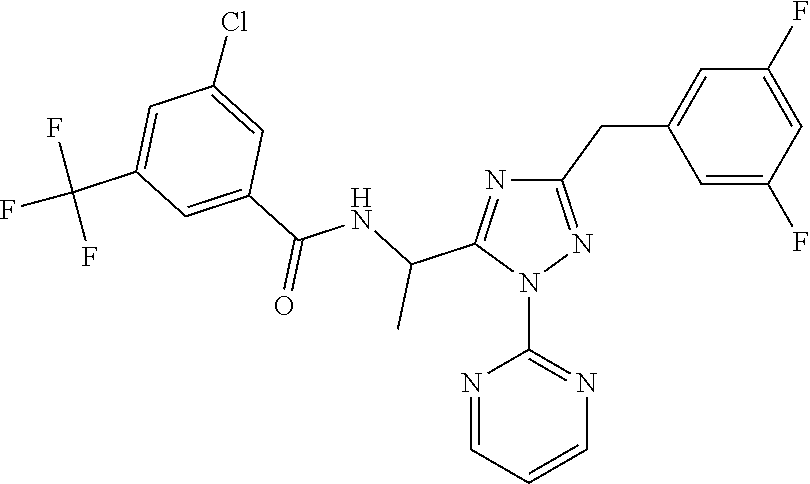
C1(CC2=CC(F)=CC(F)=C2)=NN(C2=NC=CC=N2)C(C(C)NC(=O)C2=CC(C(F)(F)F)=CC(Cl)=C2)=N1
